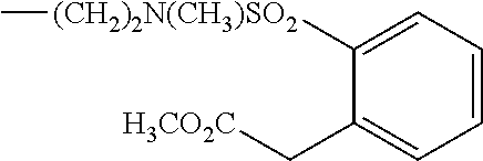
C1([(CH2)2N(CH3)SO2]C)=CC=CC=C1C[H3CO2C]
